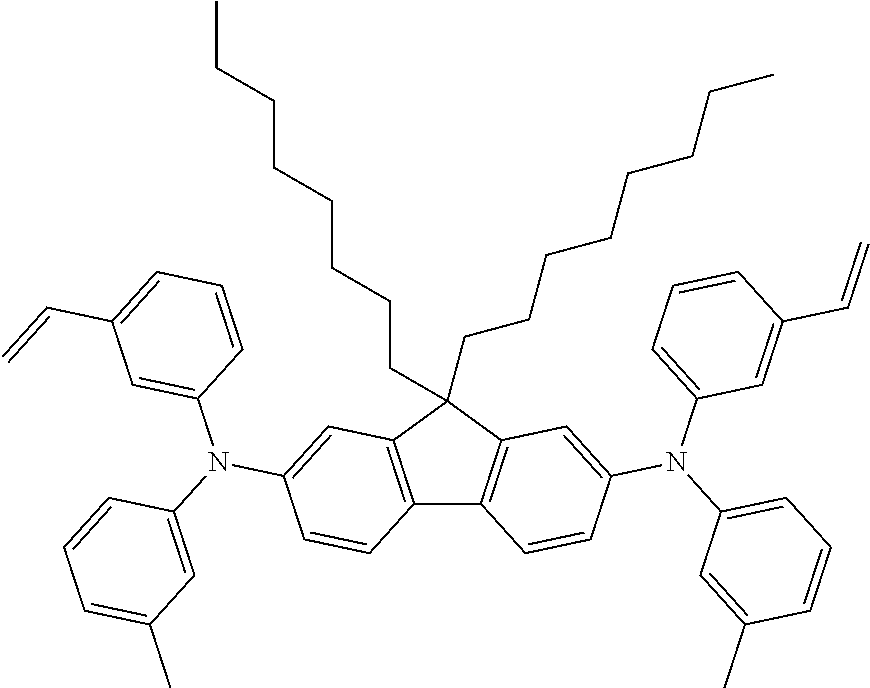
C12=C(C(CCCCCCCC)(CCCCCCCC)C3=C1C=CC(N(C1=CC=CC(C)=C1)C1=CC=CC(C=C)=C1)=C3)C=C(N(C1=CC(C)=CC=C1)C1=CC(C=C)=CC=C1)C=C2
